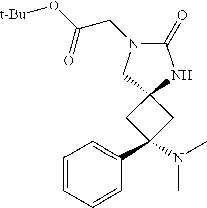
C1=CC=CC(C2(N(C)C)CC3(C2)NC(=O)N(CC(O[t-Bu])=O)C3)=C1
